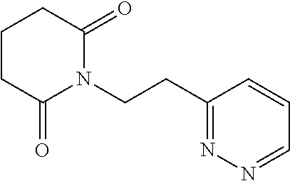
C(CN1C(=O)CCCC1=O)C1=NN=CC=C1
